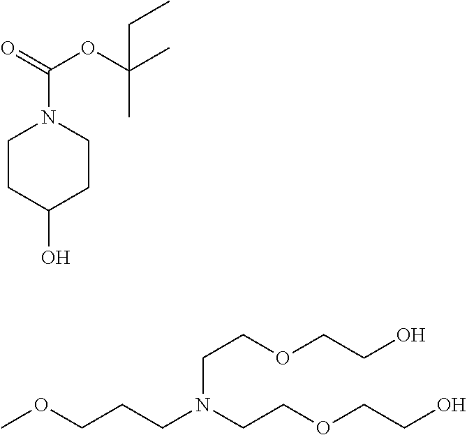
C1CC(O)CCN1C(OC(C)(C)CC)=O.C(N(CCOCCO)CCCOC)COCCO
